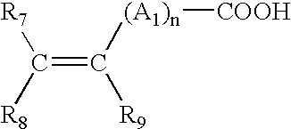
C(=C([(A1)n][COOH])[R9])([R8])[R7]
